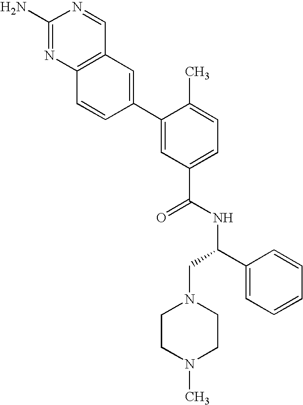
C12=C(N=C(N)N=C1)C=CC(C1=CC(C(=O)NC(CN3CCN(C)CC3)C3=CC=CC=C3)=CC=C1C)=C2
